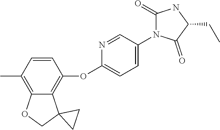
C1(OC2=CC=C(N3C(=O)NC(CC)C3=O)C=N2)=C2C(=C(C)C=C1)OCC21CC1
